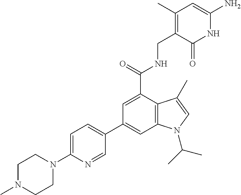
C1=C(C(NCC2=C(C)C=C(N)NC2=O)=O)C2=C(C=C1C1=CC=C(N3CCN(C)CC3)N=C1)N(C(C)C)C=C2C
